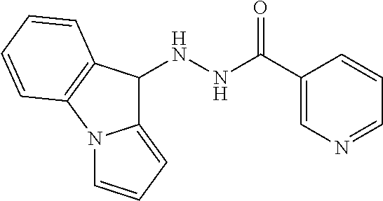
C12=CC=CN1C1=C(C2NNC(C2=CN=CC=C2)=O)C=CC=C1
